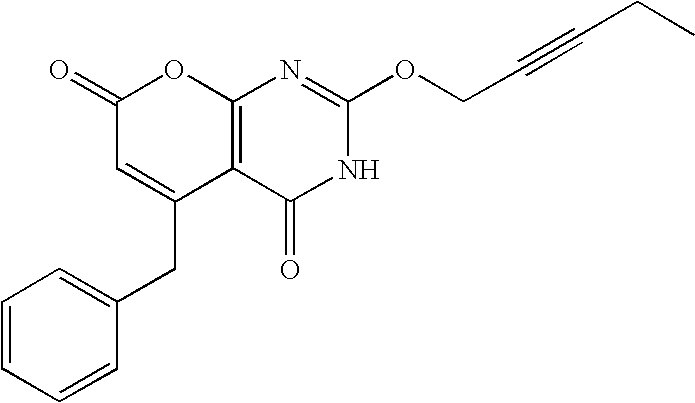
C12=C(C(=O)NC(OCC#CCC)=N1)C(CC1=CC=CC=C1)=CC(=O)O2
